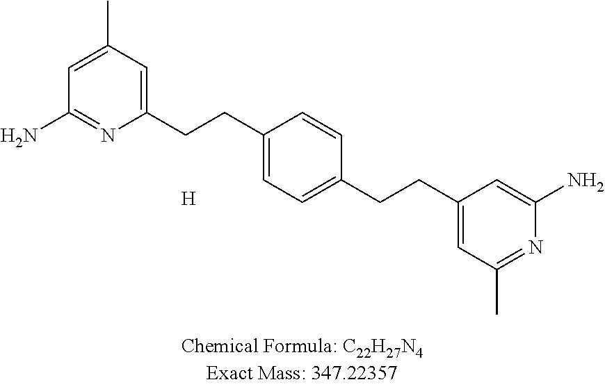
C1=C(C)C=C(CCC2=CC=C(CCC3=CC(C)=NC(N)=C3)C=C2)N=C1N.[H]
